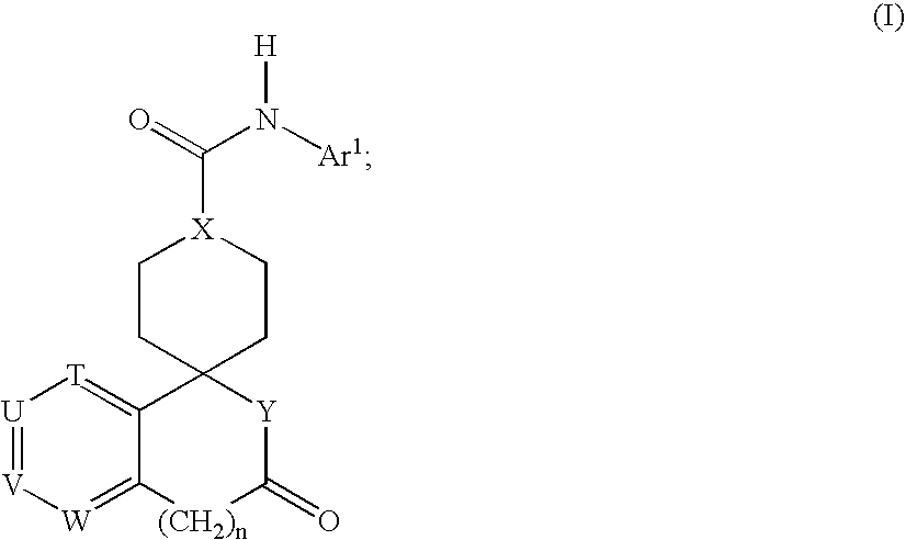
[U]1=[V][W]=C2C(=[T]1)C1([Y]C(=O)[(CH2)n]2)CC[X](C(=O)N([Ar1])[H])CC1
